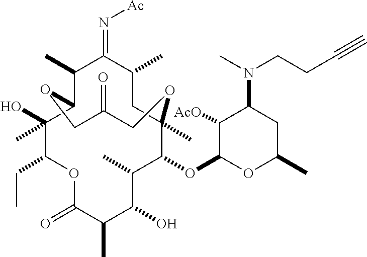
C12C(O)(C)C(CC)OC(=O)C(C)C(O)C(C)C(OC3OC(C)CC(N(C)CCC#C)C3[AcO])C(C)(CC(C)C(=N[Ac])C1C)OCC(=O)CO2
